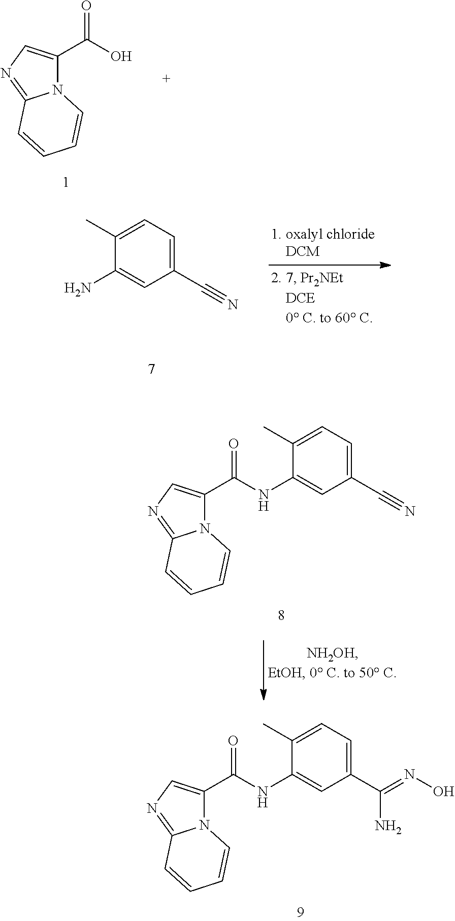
O=C(O)C1=CN=C2N1C=CC=C2.C1(C#N)=CC=C(C)C(N)=C1.C1(C#N)=CC=C(C)C(NC(C2=CN=C3N2C=CC=C3)=O)=C1.C1(C(=NO)N)=CC=C(C)C(NC(C2=CN=C3N2C=CC=C3)=O)=C1
